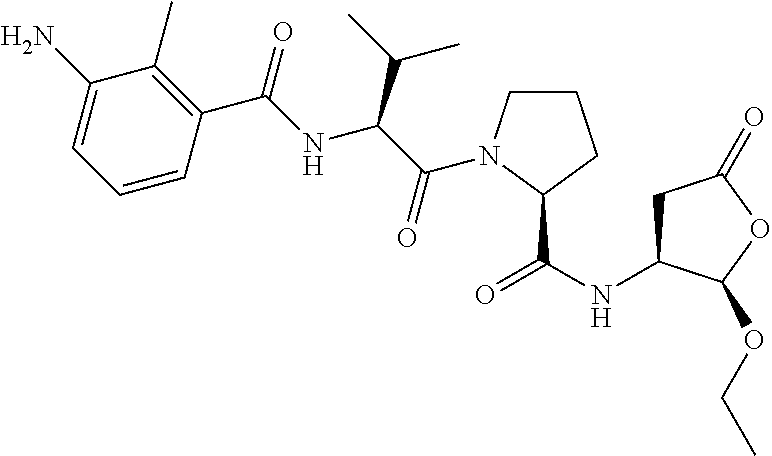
C1(N)=CC=CC(C(=O)NC(C(C)C)C(=O)N2CCCC2C(NC2CC(=O)OC2OCC)=O)=C1C
